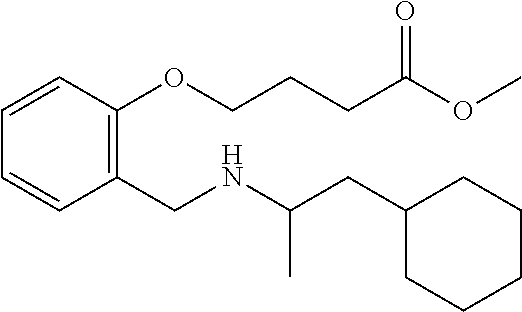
C1(CC(NCC2=C(OCCCC(OC)=O)C=CC=C2)C)CCCCC1
